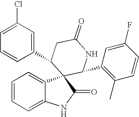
C1=CC=C2C(=C1)C1(C(=O)N2)C(C2=C(C)C=CC(F)=C2)NC(=O)CC1C1=CC(Cl)=CC=C1
